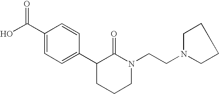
OC(C1=CC=C(C2CCCN(CCN3CCCC3)C2=O)C=C1)=O
